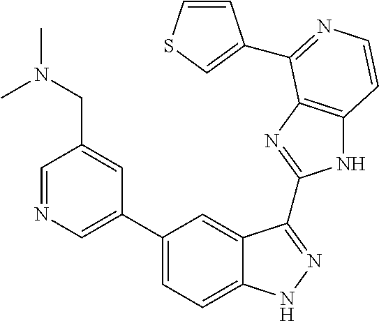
C1(C2=CN=CC(CN(C)C)=C2)=CC=C2C(=C1)C(C1=NC3=C(N1)C=CN=C3C1=CSC=C1)=NN2
